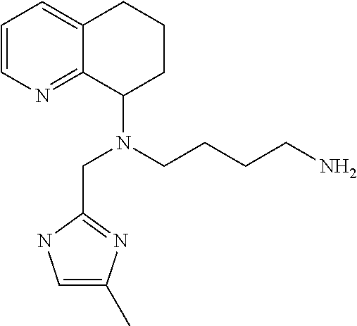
C1(C)=CNC(CN(CCCCN)C2CCCC3=CC=CN=C23)=N1
